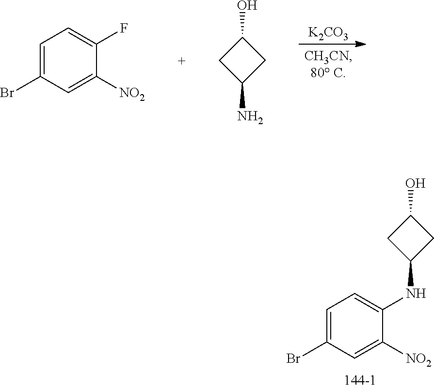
[K2CO3].C1=C(Br)C=C([NO2])C(F)=C1.C1C(N)CC1O.C1C(NC2=CC=C(Br)C=C2[NO2])CC1O
